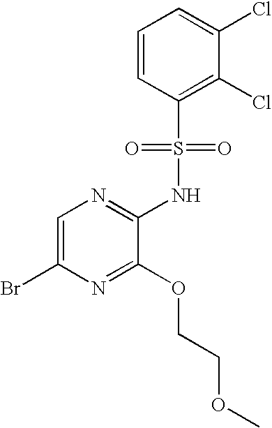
C1=C(Br)N=C(OCCOC)C(NS(C2=C(Cl)C(Cl)=CC=C2)(=O)=O)=N1
